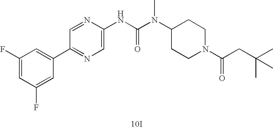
[10I].C1(C2=CC(F)=CC(F)=C2)=NC=C(NC(N(C2CCN(C(=O)CC(C)(C)C)CC2)C)=O)N=C1
